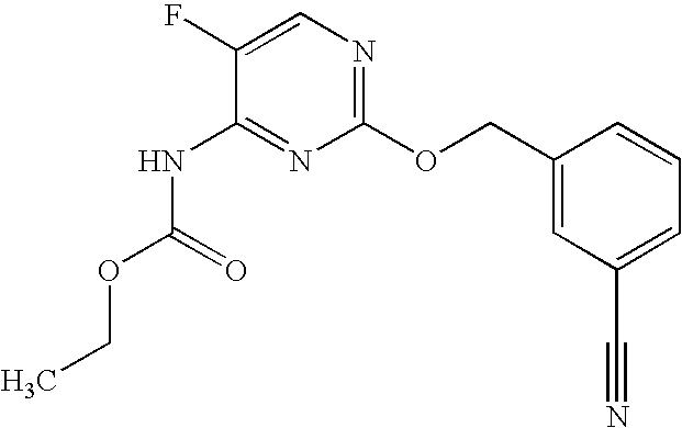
C1(F)=CN=C(OCC2=CC(C#N)=CC=C2)N=C1NC(OCC)=O
